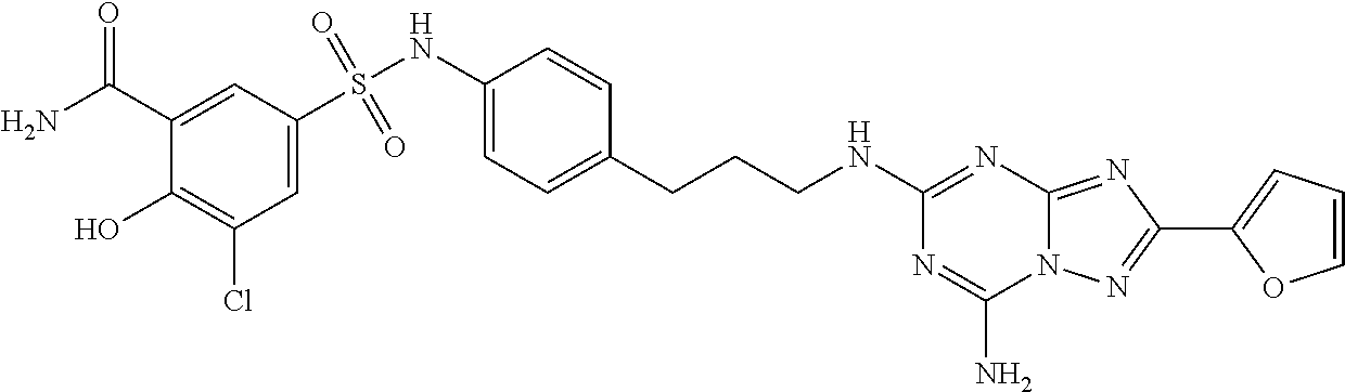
C1(C(N)=O)=CC(S(NC2=CC=C(CCCNC3=NC4=NC(C5=CC=CO5)=NN4C(N)=N3)C=C2)(=O)=O)=CC(Cl)=C1O
